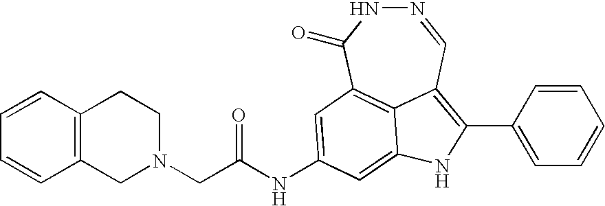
N1=CC2=C(C3=CC=CC=C3)NC3=CC(NC(CN4CC5=C(C=CC=C5)CC4)=O)=CC(=C23)C(=O)N1
